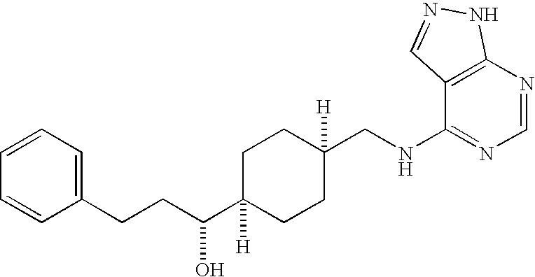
C1=CC=C(CCC(C2([H])CCC(CNC3=NC=NC4=C3C=NN4)([H])CC2)O)C=C1
